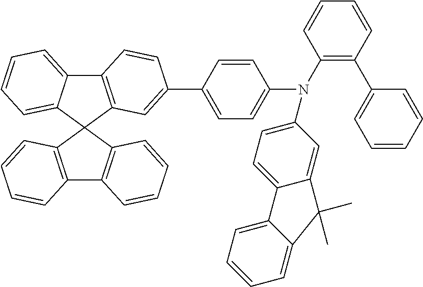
C12=C(C3(C4=C1C=CC=C4)C1=C(C4=CC=CC=C34)C=CC(C3=CC=C(N(C4=C(C5=CC=CC=C5)C=CC=C4)C4=CC=C5C(=C4)C(C)(C)C4=CC=CC=C54)C=C3)=C1)C=CC=C2
